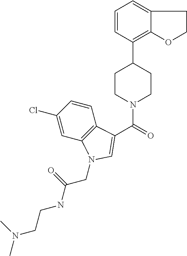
C1=CC(C2CCN(C(=O)C3=CN(CC(=O)NCCN(C)C)C4=C3C=CC(Cl)=C4)CC2)=C2C(=C1)CCO2
